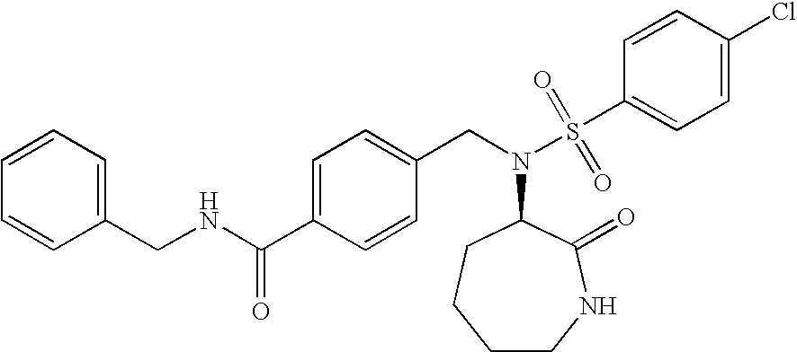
C1(CNC(C2=CC=C(CN(C3CCCCNC3=O)S(C3=CC=C(Cl)C=C3)(=O)=O)C=C2)=O)=CC=CC=C1
